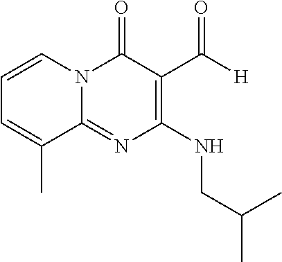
N(C1=C(C([H])=O)C(=O)N2C(=N1)C(C)=CC=C2)CC(C)C
